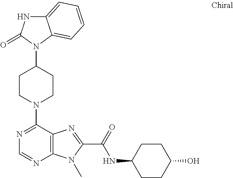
C12=CC=CC=C1N(C1CCN(C3=NC=NC4=C3N=C(C(=O)NC3CCC(O)CC3)N4C)CC1)C(=O)N2
